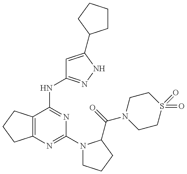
C12=C(C(NC3=NNC(C4CCCC4)=C3)=NC(N3CCCC3C(=O)N3CCS(=O)(=O)CC3)=N1)CCC2
